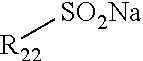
[R22][SO2Na]
